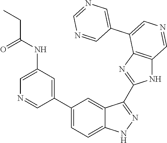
N(C1=CN=CC(C2=CC=C3C(=C2)C(C2=NC4=C(N2)C=NC=C4C2=CN=CN=C2)=NN3)=C1)C(CC)=O
